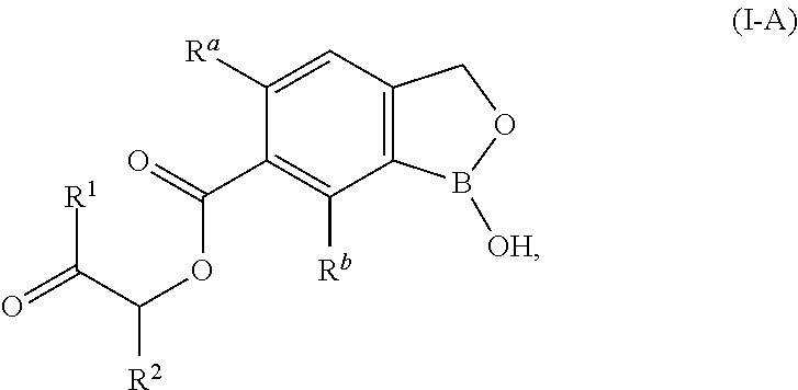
C1([Ra])=CC2=C(C([Rb])=C1C(=O)OC([R2])C(=O)[R1])B([OH])OC2
